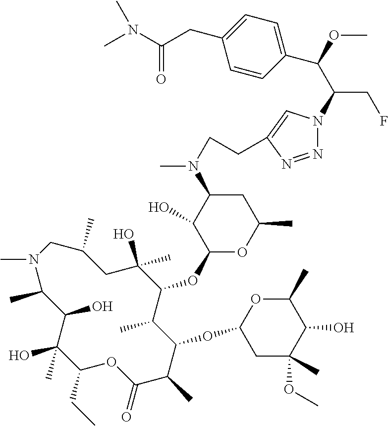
C1(O)(C)C(CC)OC(=O)C(C)C(OC2CC(OC)(C)C(O)C(C)O2)C(C)C(OC2OC(C)CC(N(C)CCC3=CN(C(C(OC)C4=CC=C(CC(N(C)C)=O)C=C4)CF)N=N3)C2O)C(C)(O)CC(C)CN(C)C(C)C1O
